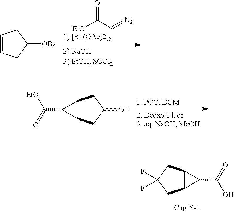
C12C(CC(F)(F)C1)C2C(=O)O.[EtO]C(C=[N2])=O.C1=CCC([OBz])C1.C12C(CC(O)C1)C2C([EtO])=O
